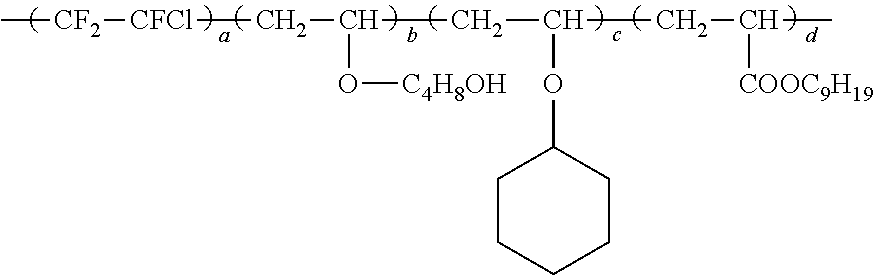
C[CF2][CFCl]CC(CC(CC([COOC9H19])C)OC1CCCCC1)O[C4H8OH]
